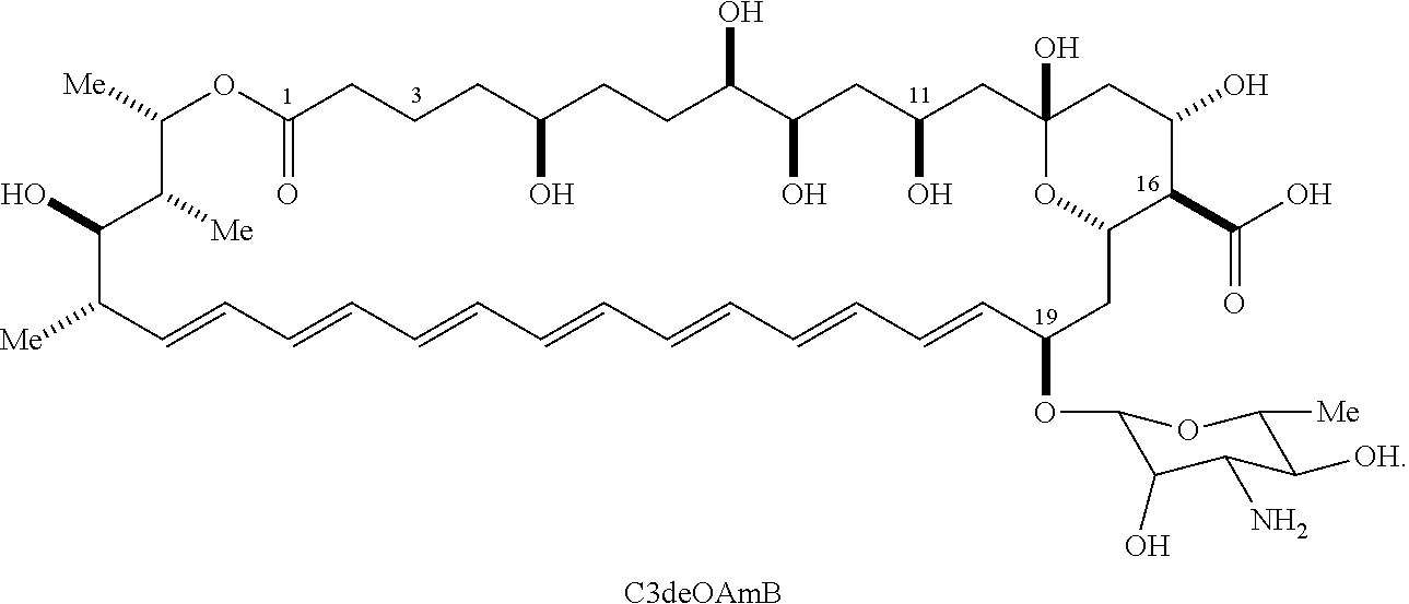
C1([Me])OC(=O)CCCC(O)CCC(O)C(O)CC(O)CC2(O)CC(O)C(C(O)=O)C(O2)CC(OC2C(O)C(N)C([OH])C([Me])O2)C=CC=CC=CC=CC=CC=CC=CC([Me])C(O)C1[Me].[C3deOAmB]
